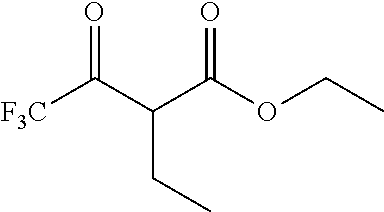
[F3C]C(C(C(OCC)=O)CC)=O
